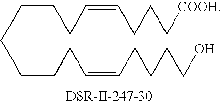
C(CCCCC=CCCCCO)CCC=CCCC[COOH]
